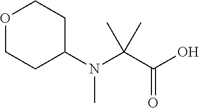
O1CCC(N(C(C(O)=O)(C)C)C)CC1
